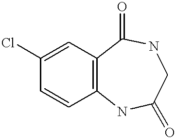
C1=C(Cl)C=CC2=C1C(=O)NCC(=O)N2
